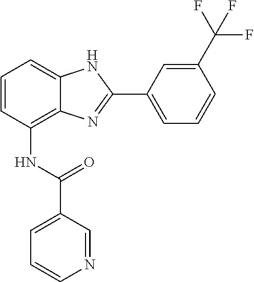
C1=CC(NC(C2=CC=CN=C2)=O)=C2C(=C1)NC(C1=CC=CC(C(F)(F)F)=C1)=N2
